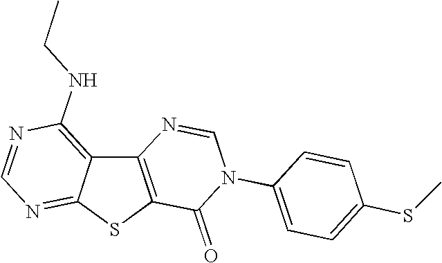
C12=C(SC3=NC=NC(NCC)=C13)C(=O)N(C1=CC=C(SC)C=C1)C=N2
